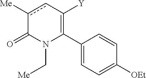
C1(C2=C([Y])cc([Me])C(=O)N2C[Me])=CC=C([OEt])C=C1
